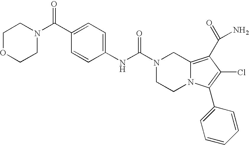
C(N1CCN2C(=C(C(N)=O)C(Cl)=C2C2=CC=CC=C2)C1)(=O)NC1=CC=C(C(N2CCOCC2)=O)C=C1
